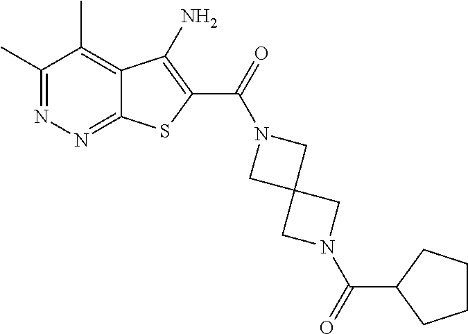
C1(C)=NN=C2C(=C1C)C(N)=C(C(=O)N1CC3(C1)CN(C(=O)C1CCCC1)C3)S2
